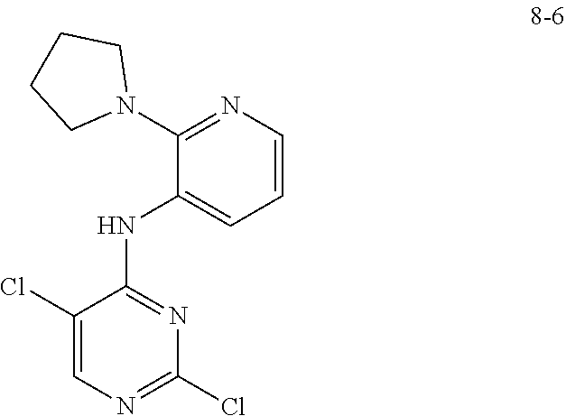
C1=CN=C(N2CCCC2)C(NC2=NC(Cl)=NC=C2Cl)=C1
